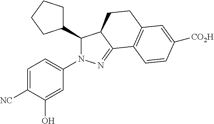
C1(C2CCCC2)N(C2=CC=C([NC])C(O)=C2)N=C2C1CCC1=C2C=CC([CO2H])=C1
